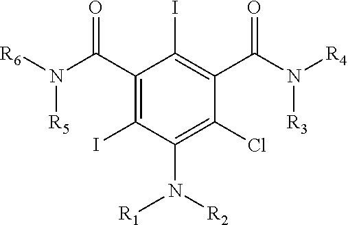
C1(C(N([R6])[R5])=O)=C(I)C(N([R1])[R2])=C(Cl)C(C(N([R4])[R3])=O)=C1I
